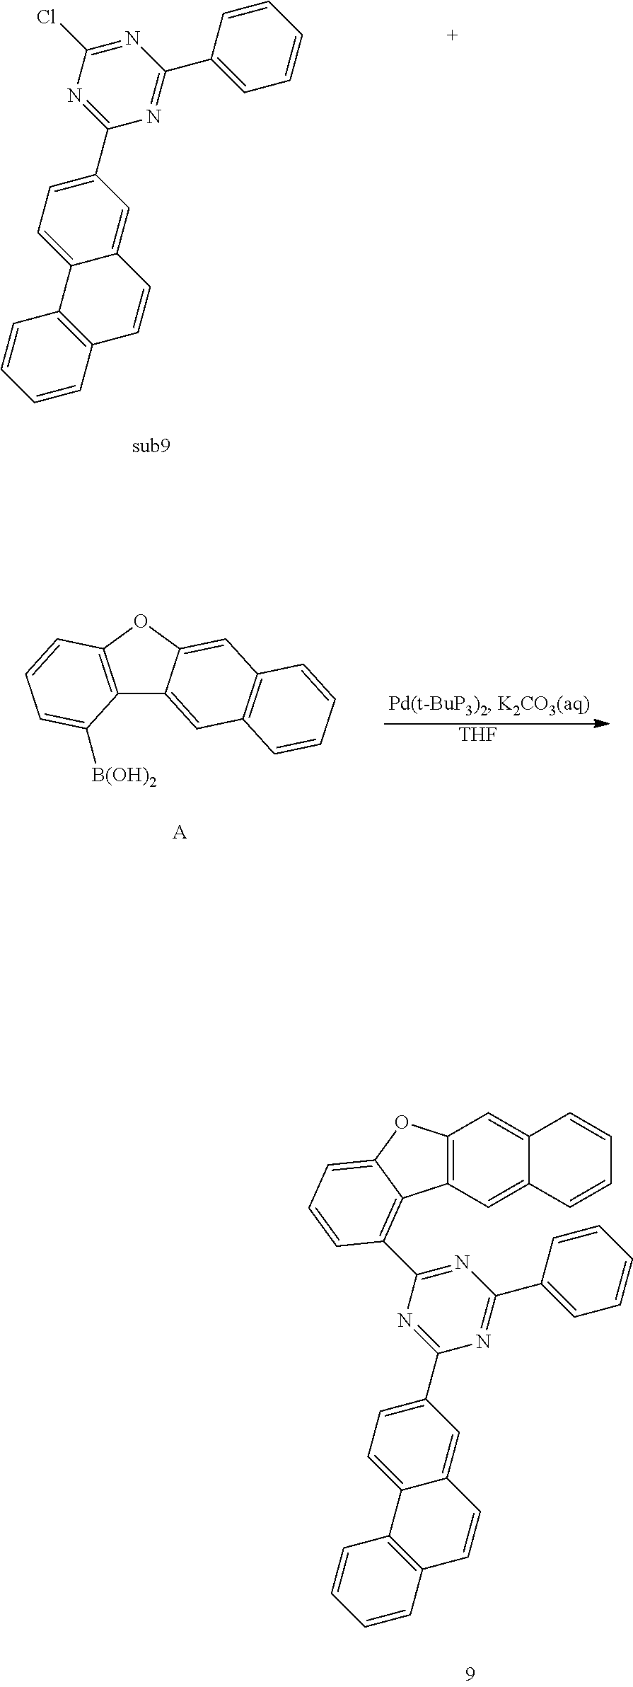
C1=C(C2=NC(C3=CC=C4C(=C3)C=CC3=C4C=CC=C3)=NC(Cl)=N2)C=CC=C1.C1=C(C2=NC(C3=CC=C4C(=C3)C=CC3=C4C=CC=C3)=NC(C3=C4C5=C(C=C6C(=C5)C=CC=C6)OC4=CC=C3)=N2)C=CC=C1.C12=C(OC3=CC4=C(C=C13)C=CC=C4)C=CC=C2[B(OH)2].[A].[THF]
